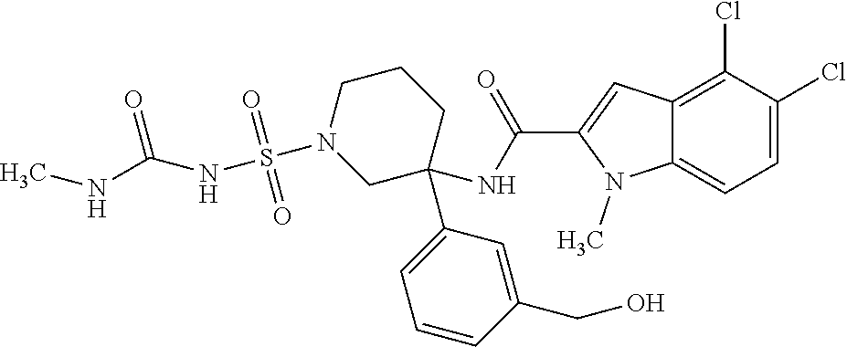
C1(Cl)=C2C(=CC=C1Cl)N(C)C(C(NC1(C3=CC=CC(CO)=C3)CCCN(S(NC(NC)=O)(=O)=O)C1)=O)=C2
